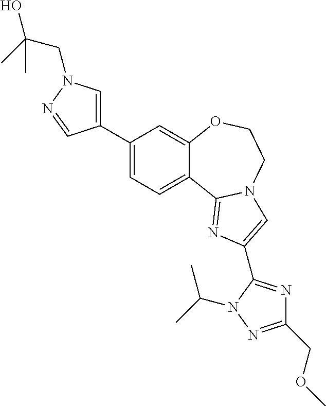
C1(C2=CN(CC(O)(C)C)N=C2)=CC=C2C(=C1)OCCN1C2=NC(C2=NC(COC)=NN2C(C)C)=C1
